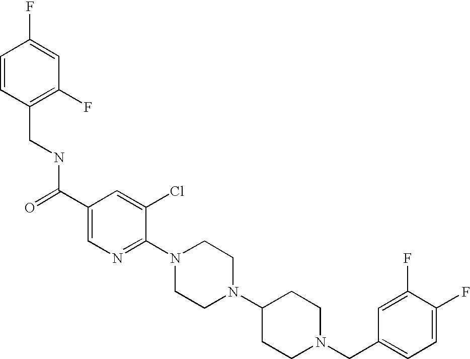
C(N1CCC(N2CCN(C3=NC=C(C(=O)NCC4=C(F)C=C(F)C=C4)C=C3Cl)CC2)CC1)C1=CC=C(F)C(F)=C1
